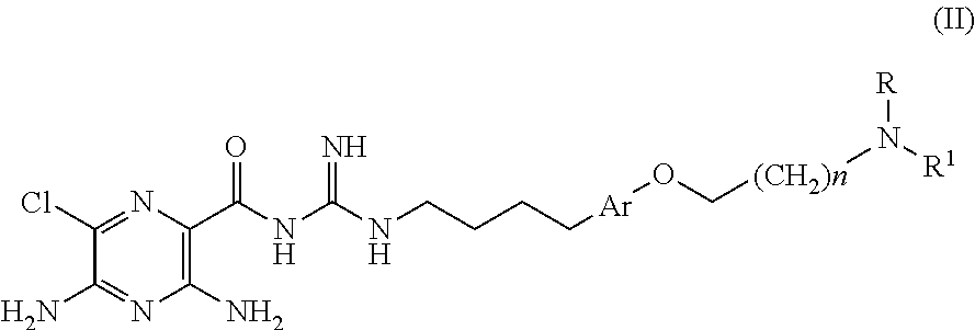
C1(Cl)=NC(C(NC(NCCCC[Ar]OC[(CH2)n]N([R1])[R])=N)=O)=C(N)N=C1N
